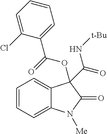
C1=CC=C2C(=C1)C(C(=O)N[t-Bu])(OC(C1=CC=CC=C1Cl)=O)C(=O)N2[Me]
